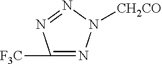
N1=C([CF3])N=NN1[CH2CO]
